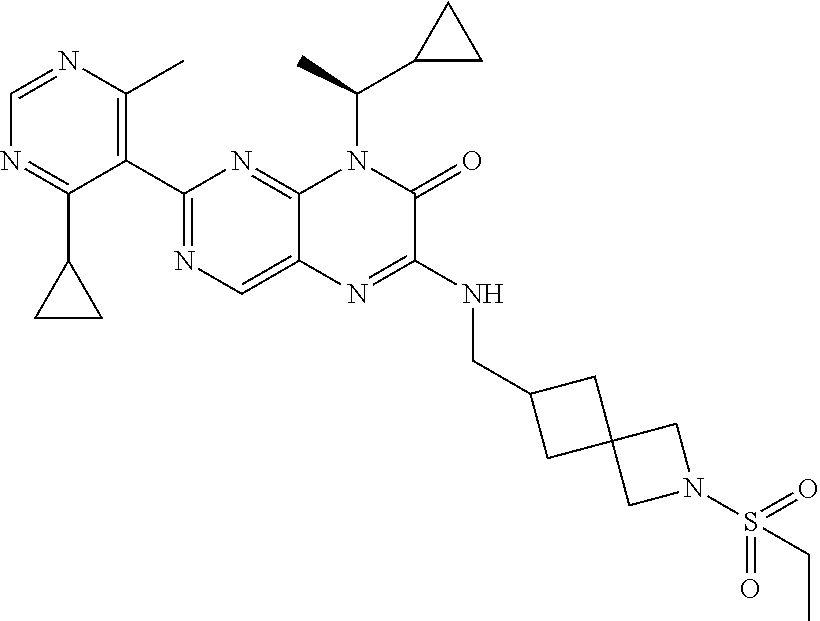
C1=NC(C)=C(C2=NC=C3C(=N2)N(C(C)C2CC2)C(=O)C(NCC2CC4(C2)CN(S(=O)(=O)CC)C4)=N3)C(C2CC2)=N1
